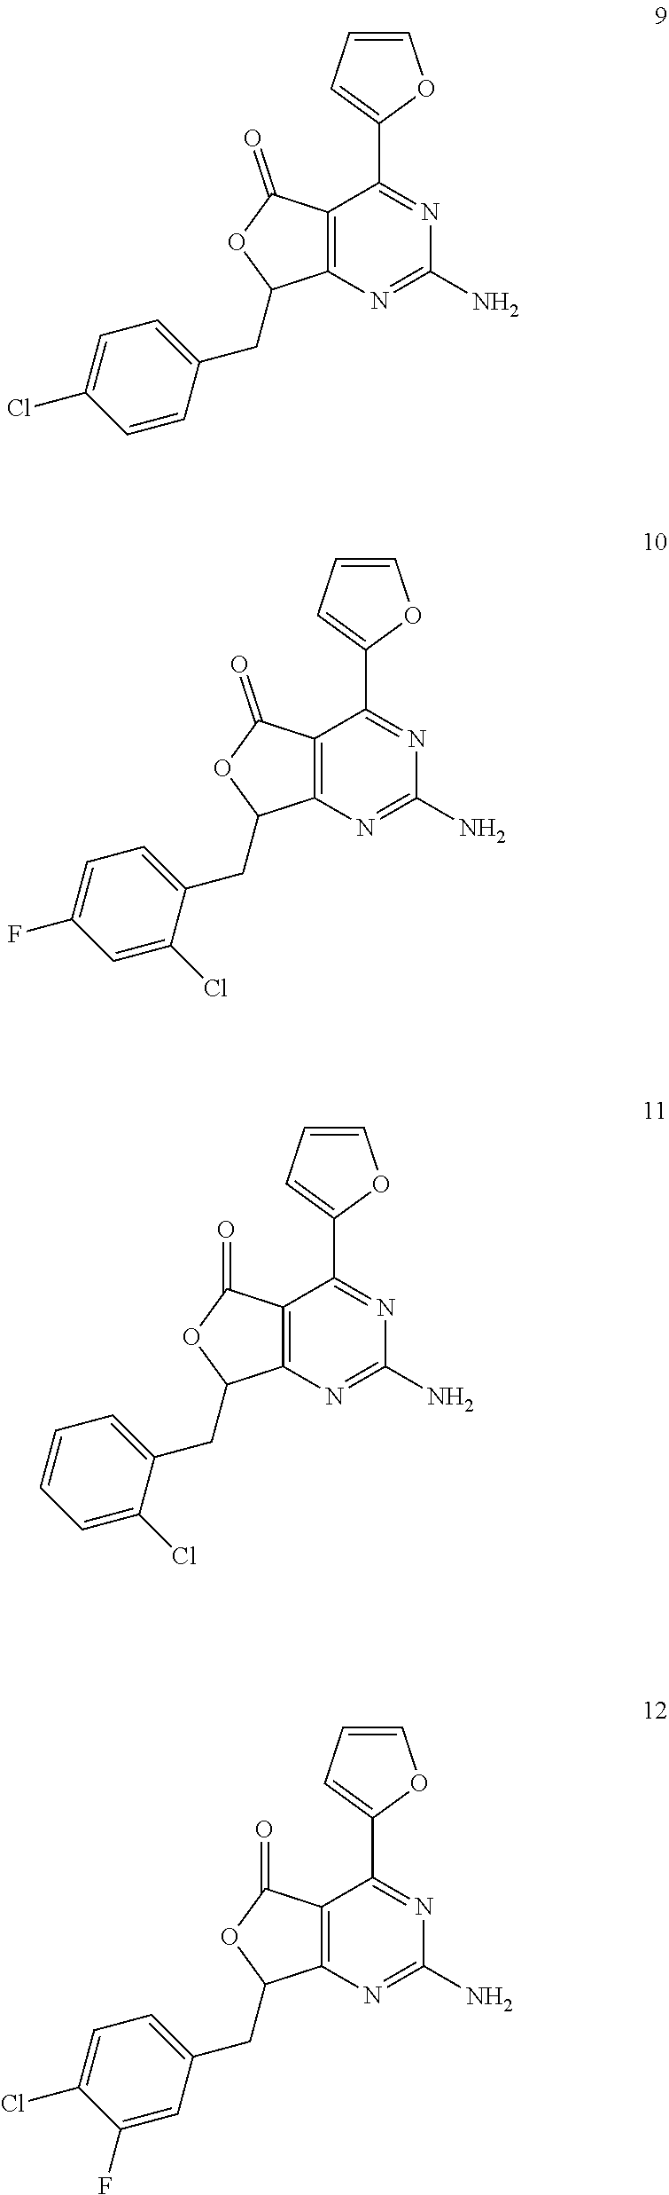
C12=C(N=C(N)N=C1C1=CC=CO1)C(CC1=CC=C(Cl)C=C1)OC2=O.C12=C(N=C(N)N=C1C1=CC=CO1)C(CC1=CC=C(F)C=C1Cl)OC2=O.C12=C(N=C(N)N=C1C1=CC=CO1)C(CC1=CC=CC=C1Cl)OC2=O.C12=C(N=C(N)N=C1C1=CC=CO1)C(CC1=CC=C(Cl)C(F)=C1)OC2=O
